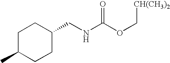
C1C(C)CCC(CNC(OC[CH(CH3)2])=O)C1
